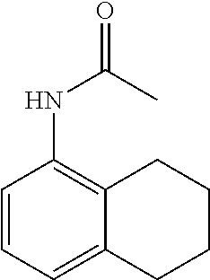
C1=CC=C2C(=C1NC(C)=O)CCCC2
